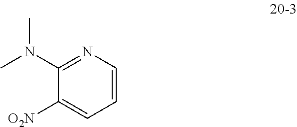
C1(N(C)C)=NC=CC=C1[O2N]
